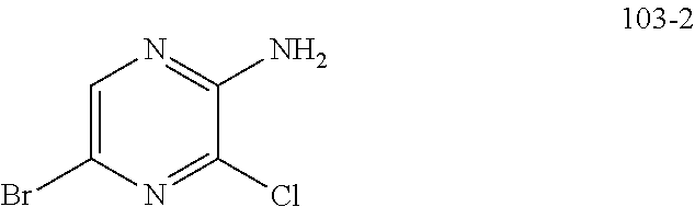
C1=C(Br)N=C(Cl)C(N)=N1
